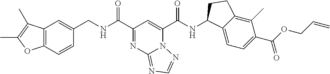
N12C(C(NC3C4=CC=C(C(OCC=C)=O)C(C)=C4CC3)=O)=CC(C(NCC3=CC4=C(C=C3)OC(C)=C4C)=O)=NC1=NC=N2
